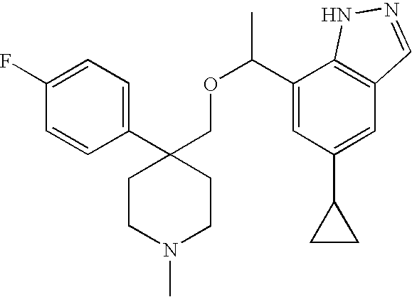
C1(F)=CC=C(C2(COC(C3=CC(C4CC4)=CC4=C3NN=C4)C)CCN(C)CC2)C=C1
